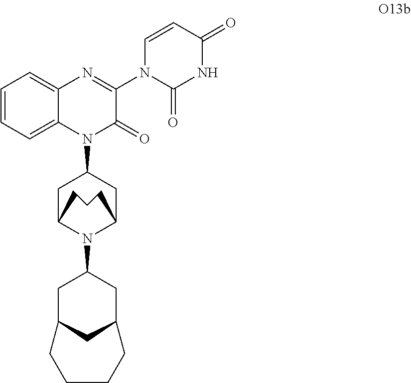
C1=CC=C2C(=C1)N=C(N1C(=O)NC(=O)C=C1)C(=O)N2C1CC2N(C3CC4CC(C3)CCCC4)C(C1)CCC2
